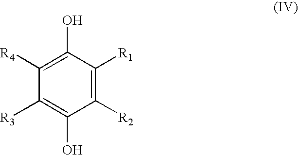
C1([R2])=C([R1])C(O)=C([R4])C([R3])=C1O
